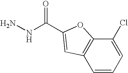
NNC(=O)C1=CC2=C(C(Cl)=CC=C2)O1
